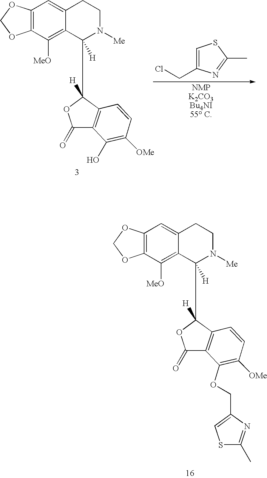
C1(=O)OC(C2([H])C3=C([MeO])C4=C(OCO4)C=C3CCN2[Me])([H])C2=C1C(O)=C([OMe])C=C2.C1=C(CCl)N=C(C)S1.C12=C(OCO1)C=C1C(=C2[MeO])C([H])(C2([H])OC(=O)C3=C2C=CC([OMe])=C3OCC2=CSC(C)=N2)N([Me])CC1
